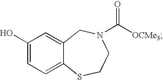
C1(O)=CC=C2C(=C1)CN(C([OCMe3])=O)CCS2
